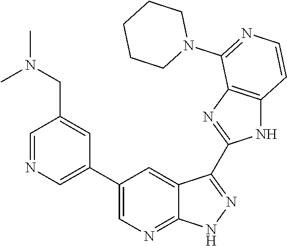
C1=NC=C(C2=CN=C3C(=C2)C(C2=NC4=C(N2)C=CN=C4N2CCCCC2)=NN3)C=C1CN(C)C
